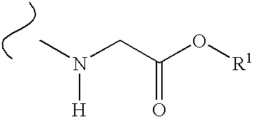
CN(CC(O[R1])=O)[H]
